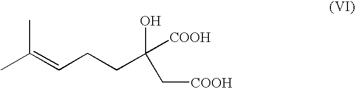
CC(C)=CCCC([COOH])(O)C[COOH]
